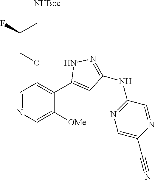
C1=NC=C([OMe])C(C2=CC(NC3=NC=C(C#N)N=C3)=NN2)=C1OCC(F)C[NHBoc]
